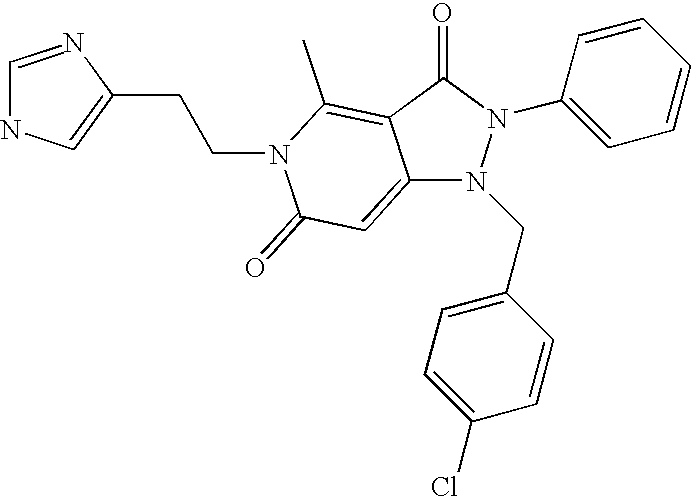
C12=CC(=O)N(CCC3=CNC=N3)C(C)=C1C(=O)N(C1=CC=CC=C1)N2CC1=CC=C(Cl)C=C1
